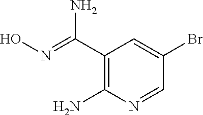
C1(C(=NO)N)=C(N)N=CC(Br)=C1
